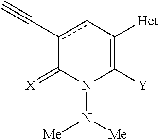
c1(C#C)cC([Het])=C([Y])N(N([Me])[Me])C1=[X]
